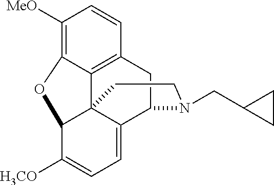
C1([MeO])=C2C3=C(C=C1)CC1C4=CC=C([H3CO])C(C34CCN1CC1CC1)O2
